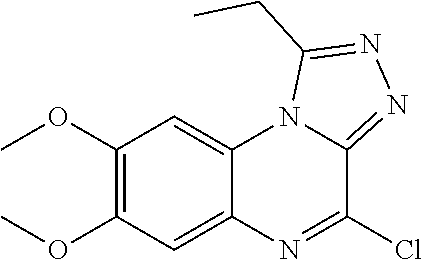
C1(OC)=C(OC)C=C2C(=C1)N=C(Cl)C1=NN=C(CC)N21
